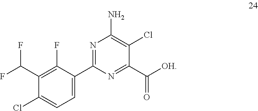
C1(C(F)F)=C(F)C(C2=NC(N)=C(Cl)C(C([OH])=O)=N2)=CC=C1Cl
